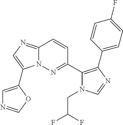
C12=NC=C(C3=CN=CO3)N1N=C(C1=C(C3=CC=C(F)C=C3)N=CN1CC(F)F)C=C2
